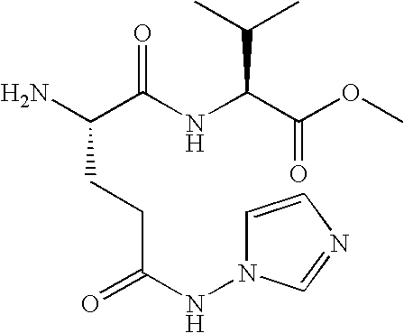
NC(C(NC(C(OC)=O)C(C)C)=O)CCC(NN1C=CN=C1)=O
